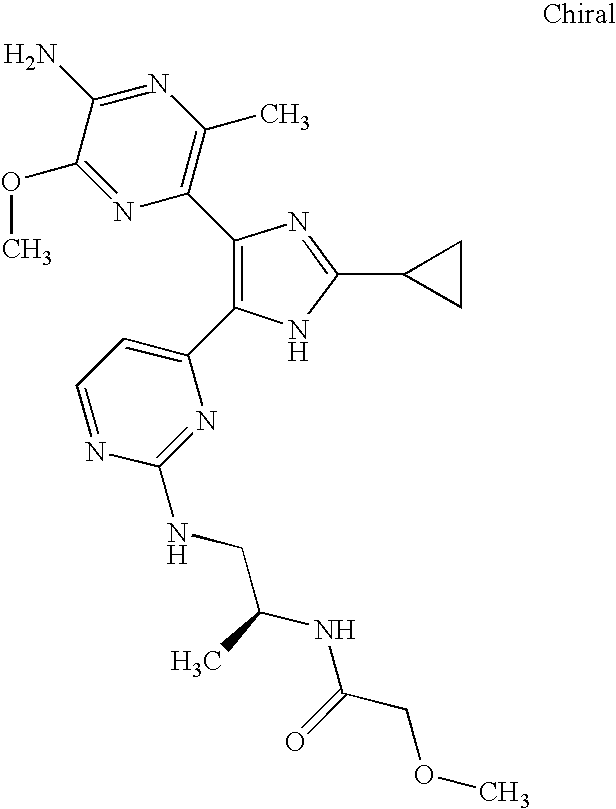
C1(C2=C(C)N=C(N)C(OC)=N2)=C(C2=CC=NC(NCC(C)NC(=O)COC)=N2)NC(C2CC2)=N1
